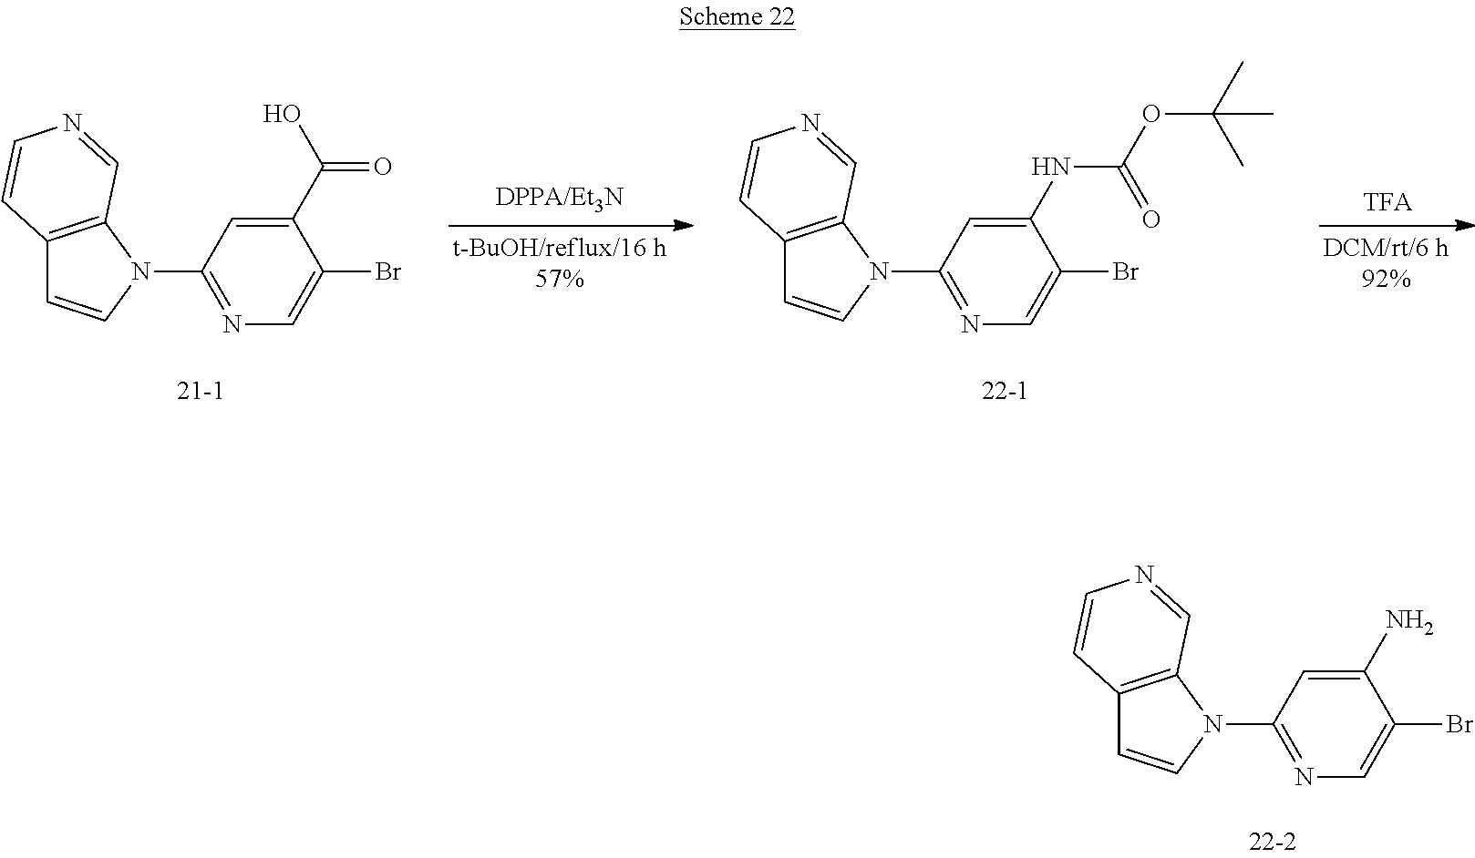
C12=C(N(C3=NC=C(Br)C(C(O)=O)=C3)C=C1)C=NC=C2.C12=C(N(C3=NC=C(Br)C(NC(OC(C)(C)C)=O)=C3)C=C1)C=NC=C2.C12=C(N(C3=NC=C(Br)C(N)=C3)C=C1)C=NC=C2
